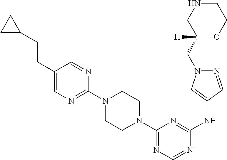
C1(N2CCN(C3=NC=C(CCC4CC4)C=N3)CC2)=NC=NC(NC2=CN(CC3([H])OCCNC3)N=C2)=N1
